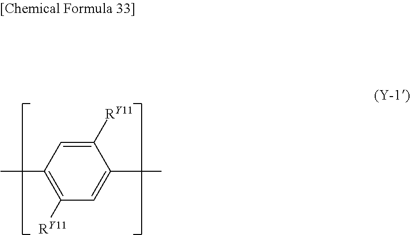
C1([RY11])=C(C)C=C([RY11])C(C)=C1
